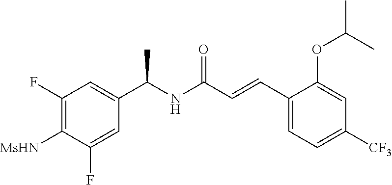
C1(F)=C([MsHN])C(F)=CC(C(NC(C=CC2=CC=C([CF3])C=C2OC(C)C)=O)C)=C1
